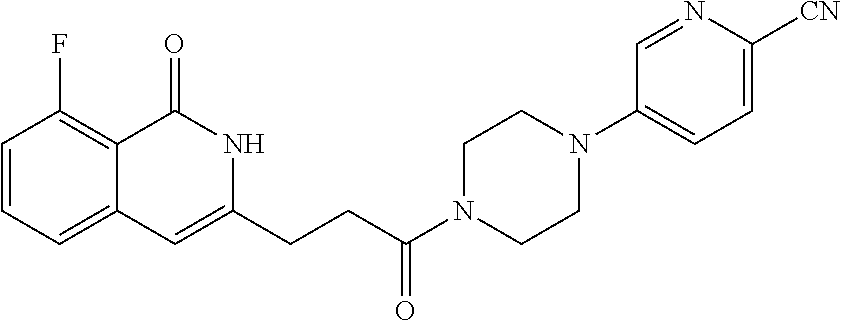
C1=CC=C2C(=C1F)C(=O)NC(CCC(N1CCN(C3=CC=C([CN])N=C3)CC1)=O)=C2
